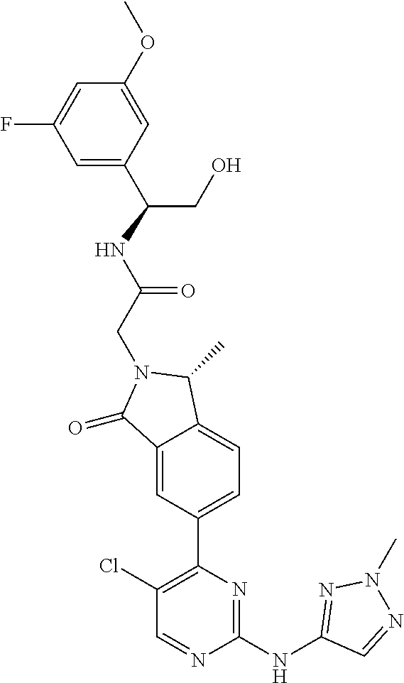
C1(=O)C2=CC(C3=C(Cl)C=NC(NC4=NN(C)N=C4)=N3)=CC=C2C(C)N1CC(NC(CO)C1=CC(F)=CC(OC)=C1)=O
